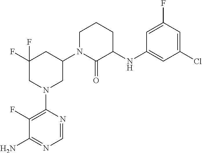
C1(N2CC(N3C(=O)C(NC4=CC(Cl)=CC(F)=C4)CCC3)CC(F)(F)C2)=C(F)C(N)=NC=N1
